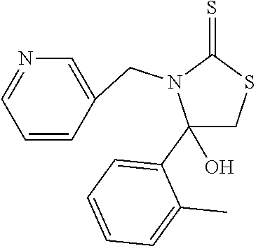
C1(C2=CC=CC=C2C)(O)CSC(=S)N1CC1=CN=CC=C1
